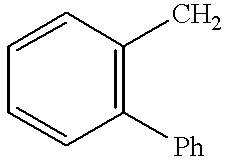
C1=CC([Ph])=C(C)C=C1
